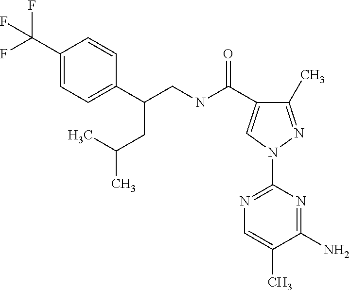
C(NC(=O)C1=CN(C2=NC=C(C)C(N)=N2)N=C1C)C(C1=CC=C(C(F)(F)F)C=C1)CC(C)C
